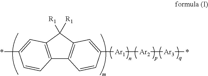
C12=C(C([R1])([R1])C3=C1C=CC([Ar1][Ar2][Ar3]*)=C3)C=C(*)C=C2
